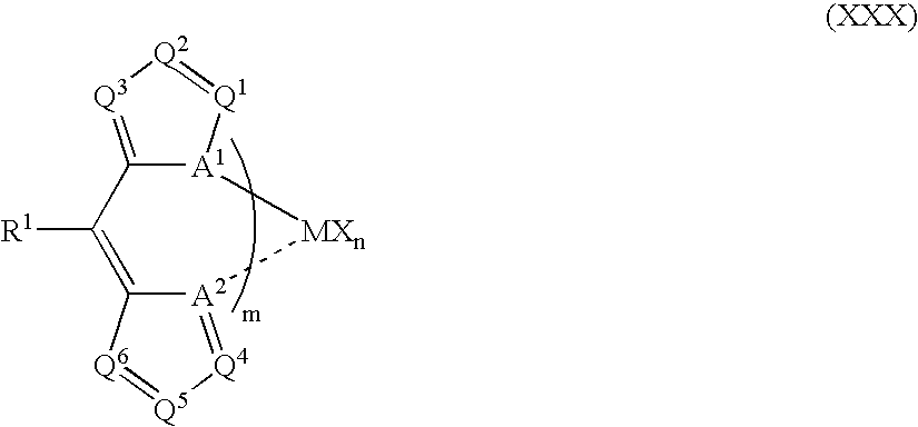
C12=[Q3][Q2]=[Q1][A1]1[MXn][A2]1=[Q4][Q5]=[Q6]C1=C2[R1]
